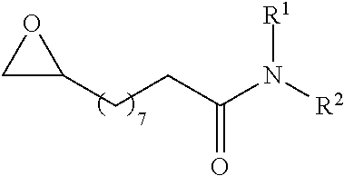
N(C(CCC1OC1)=O)([R2])[R1]
